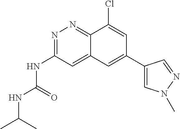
N1=C(NC(NC(C)C)=O)C=C2C(=N1)C(Cl)=CC(C1=CN(C)N=C1)=C2
